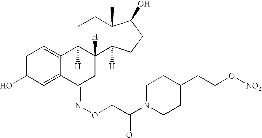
C1=C2C(=CC=C1O)C1([H])C([H])(CC2=NOCC(N2CCC(CCO[NO2])CC2)=O)C2([H])C(C)(CC1)C(O)CC2
